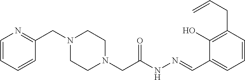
C1=CC=CC(CN2CCN(CC(NN=CC3=CC=CC(CC=C)=C3O)=O)CC2)=N1
